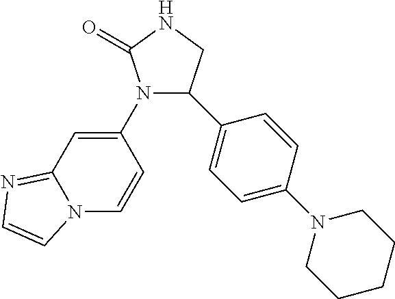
N1(C2=CC3=NC=CN3C=C2)C(C2=CC=C(N3CCCCC3)C=C2)CNC1=O
